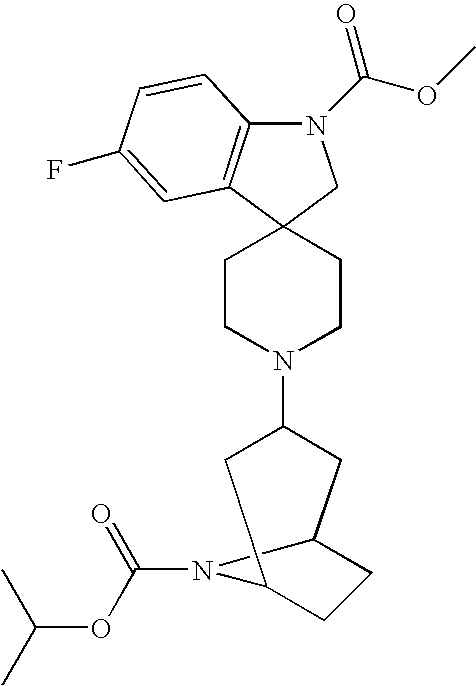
N1(C(=O)OC)C2=C(C3(C1)CCN(C1CC4CCC(C1)N4C(=O)OC(C)C)CC3)C=C(F)C=C2
